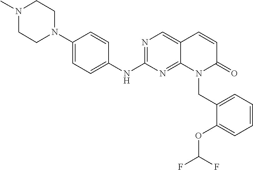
N1=C(NC2=CC=C(N3CCN(C)CC3)C=C2)N=C2C(=C1)C=CC(=O)N2CC1=CC=CC=C1OC(F)F
